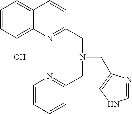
C1=CC(O)=C2C(=C1)C=CC(CN(CC1=NC=CC=C1)CC1=CNC=N1)=N2
